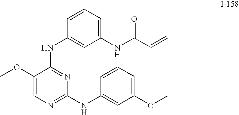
C1(NC(C=C)=O)=CC=CC(NC2=NC(NC3=CC(OC)=CC=C3)=NC=C2OC)=C1
